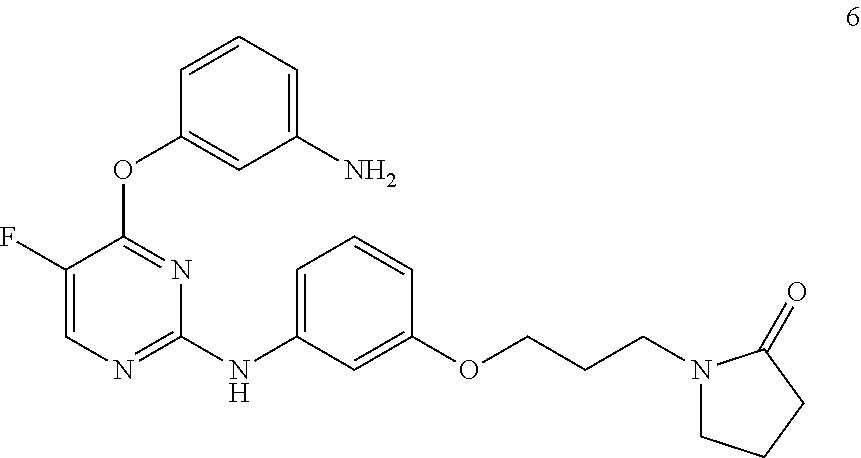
C1(F)=CN=C(NC2=CC=CC(OCCCN3CCCC3=O)=C2)N=C1OC1=CC(N)=CC=C1
